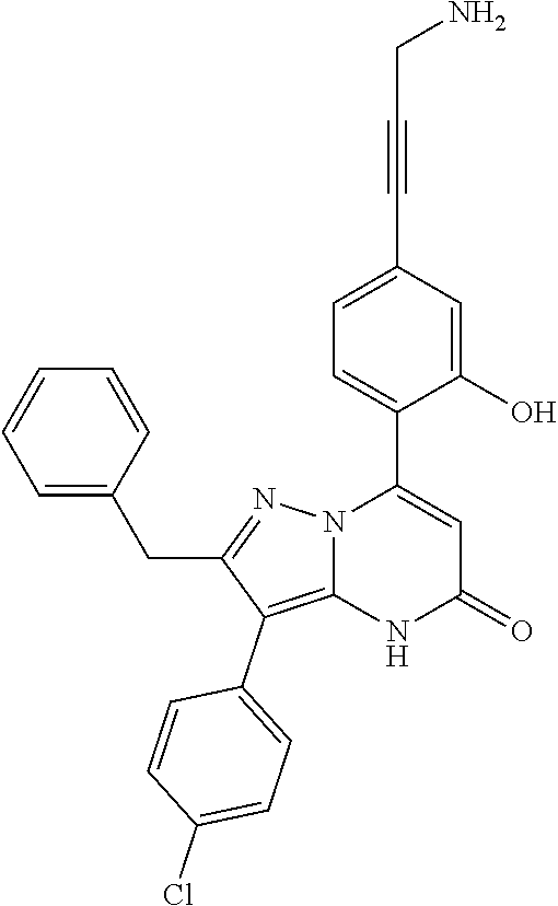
C1(O)=CC(C#CCN)=CC=C1C1=CC(=O)NC2=C(C3=CC=C(Cl)C=C3)C(CC3=CC=CC=C3)=NN12
